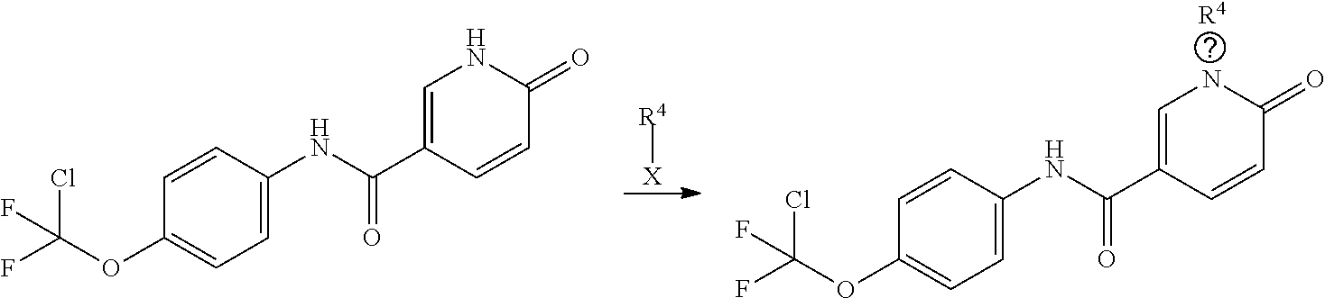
C1=C(C(NC2=CC=C(OC(F)(F)Cl)C=C2)=O)C=CC(=O)N1.[R4].[X][R4].C1=C(C(NC2=CC=C(OC(F)(Cl)F)C=C2)=O)C=CC(=O)N1
